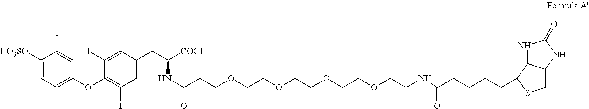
C1([HO3SO])=CC=C(OC2=C(I)C=C(CC([COOH])NC(CCOCCOCCOCCOCCNC(CCCCC3C4C(CS3)[NH]C(=O)N4)=O)=O)C=C2I)C=C1I
